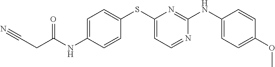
C1=C(NC(CC#N)=O)C=CC(SC2=CC=NC(NC3=CC=C(OC)C=C3)=N2)=C1
